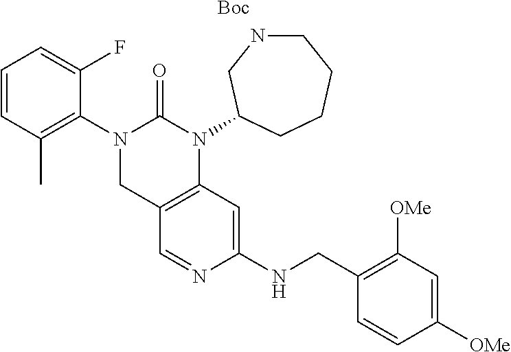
C1=CC([OMe])=CC([OMe])=C1CNC1=CC2=C(CN(C3=C(C)C=CC=C3F)C(=O)N2C2CNCCCC2)C=N1.[Boc]
